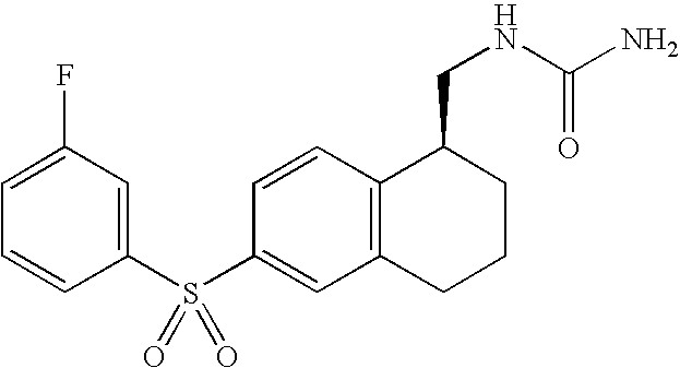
C1(S(C2=CC3=C(C=C2)C(CNC(N)=O)CCC3)(=O)=O)=CC(F)=CC=C1
